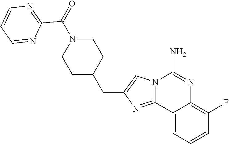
C12=CC=CC(F)=C1N=C(N)N1C2=NC(CC2CCN(C(=O)C3=NC=CC=N3)CC2)=C1
